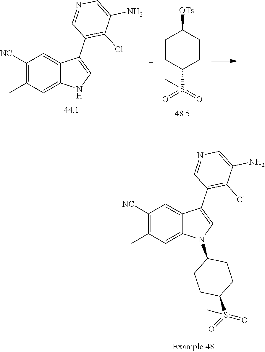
C1([NC])=C(C)C=C2C(=C1)C(C1=C(Cl)C(N)=CN=C1)=CN2.C1CC(S(C)(=O)=O)CCC1[OTs].C1([NC])=C(C)C=C2C(=C1)C(C1=C(Cl)C(N)=CN=C1)=CN2C1CCC(S(C)(=O)=O)CC1
